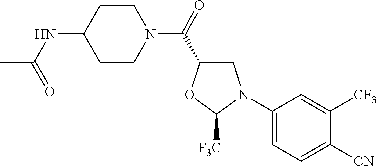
C1(N2CC(C(=O)N3CCC(NC(C)=O)CC3)OC2[F3C])=CC=C([CN])C([CF3])=C1
